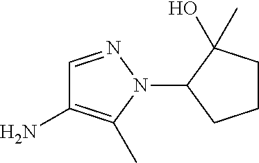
C1(N2N=CC(N)=C2C)CCCC1(O)C
